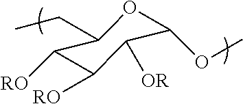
C1([RO])C([RO])C(CC)OC(OC)C1[OR]
